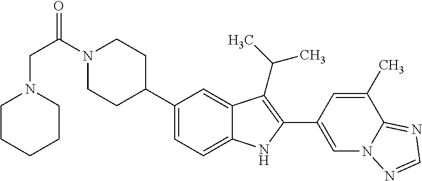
N1(C(CN2CCCCC2)=O)CCC(C2=CC=C3C(=C2)C(C(C)C)=C(C2=CN4C(=NC=N4)C(C)=C2)N3)CC1
